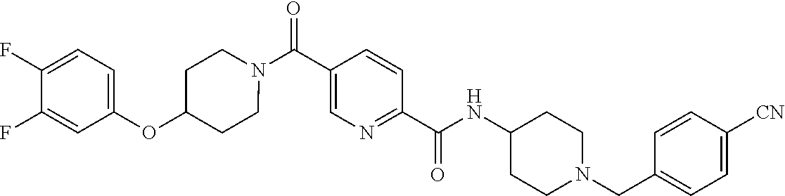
N(C(C1=NC=C(C(N2CCC(OC3=CC=C(F)C(F)=C3)CC2)=O)C=C1)=O)C1CCN(CC2=CC=C([CN])C=C2)CC1
